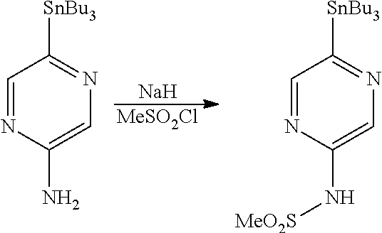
C1=NC(N[MeO2S])=CN=C1[SnBu3].C1=NC(N)=CN=C1[SnBu3].[Na].[MeSO2Cl]
